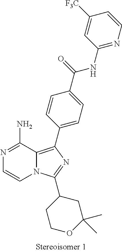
N1=C(N)C2=C(C3=CC=C(C(=O)NC4=NC=CC([F3C])=C4)C=C3)N=C(C3CC(C)(C)OCC3)N2C=C1
